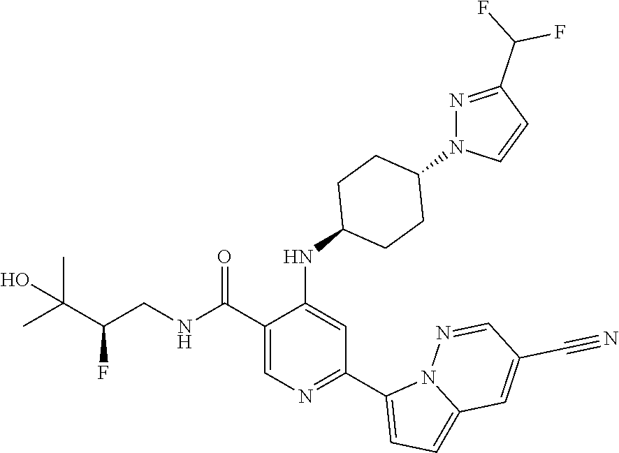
C1(C(NCC(C(C)(C)O)F)=O)=CN=C(C2=CC=C3N2N=CC(C#N)=C3)C=C1NC1CCC(N2N=C(C(F)F)C=C2)CC1
